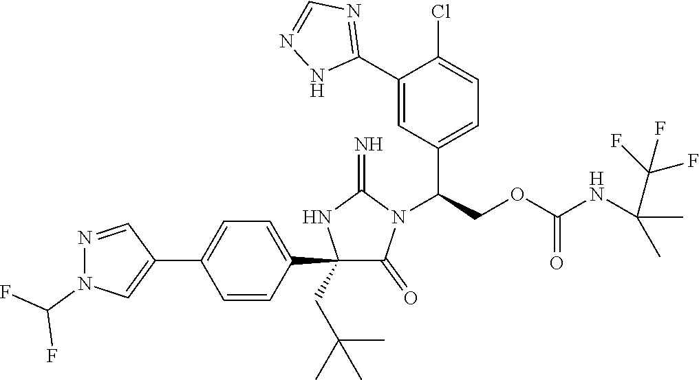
C1(C2=CC=C(C3=CN(C(F)F)N=C3)C=C2)(CC(C)(C)C)C(=O)N(C(COC(NC(C)(C(F)(F)F)C)=O)C2=CC=C(Cl)C(C3=NC=NN3)=C2)C(=N)N1
